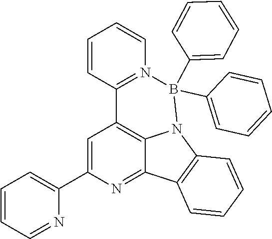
C1=C(C2=CC=CC=N2)N=C2C3=C1C1=N(C=CC=C1)B(C1=CC=CC=C1)(C1=CC=CC=C1)N3C1=C2C=CC=C1
